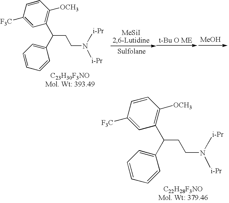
C1(C(C2=CC=CC=C2)CCN([i-Pr])[i-Pr])=C([OCH3])C=CC([F3C])=C1.[Sulfolane].[MeOH].C1(C(C2=CC=CC=C2)CCN([i-Pr])[i-Pr])=C([OCH3])C=CC([F3C])=C1
